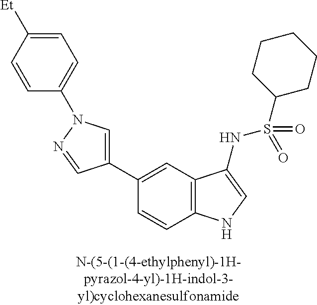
C1(C2=CN(C3=CC=C([Et])C=C3)N=C2)=CC2=C(C=C1)NC=C2NS(=O)(=O)C1CCCCC1
